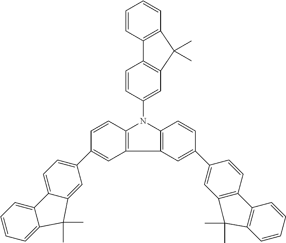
C12=C(C=C(C3=CC4=C(C=C3)C3=C(C=CC=C3)C4(C)C)C=C1)C1=C(N2C2=CC3=C(C=C2)C2=C(C=CC=C2)C3(C)C)C=CC(C2=CC=C3C4=CC=CC=C4C(C)(C)C3=C2)=C1
